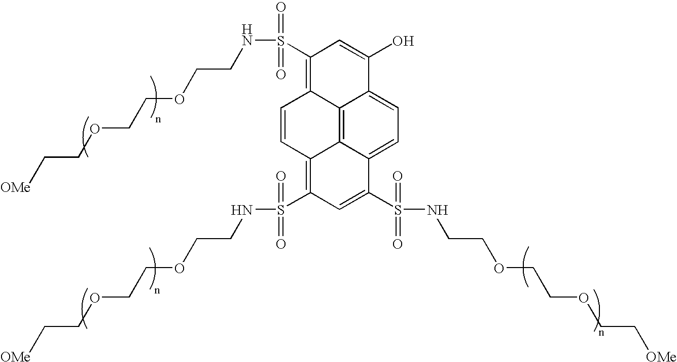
C12=C3C4=CC=C1C(O)=CC(S(NCCOCCOCC[OMe])(=O)=O)=C2C=CC3=C(S(NCCOCCOCC[OMe])(=O)=O)C=C4S(=O)(=O)NCCOCCOCC[OMe]
